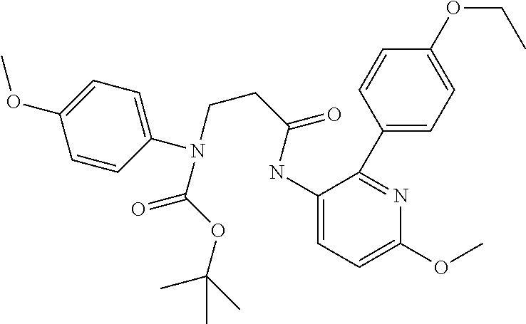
C1(NC(CCN(C2=CC=C(OC)C=C2)C(OC(C)(C)C)=O)=O)=CC=C(OC)N=C1C1=CC=C(OCC)C=C1
